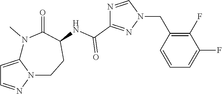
C1=C2N(N=C1)CCC(NC(C1=NN(CC3=C(F)C(F)=CC=C3)C=N1)=O)C(=O)N2C
